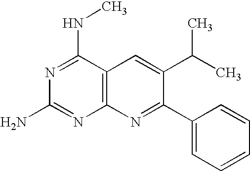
N1=C(NC)C2=C(N=C1N)N=C(C1=CC=CC=C1)C(C(C)C)=C2
